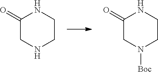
C1(=O)CNCCN1.C1(=O)CN([Boc])CCN1
